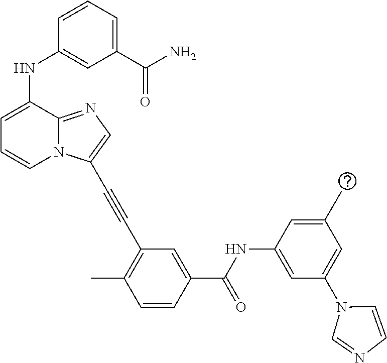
C1=C(NC2=CC(C(N)=O)=CC=C2)C2=NC=C(C#CC3=C(C)C=CC(C(NC4=CC(N5C=NC=C5)=CC(C)=C4)=O)=C3)N2C=C1
